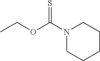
N1(C(OCC)=S)CCCCC1
